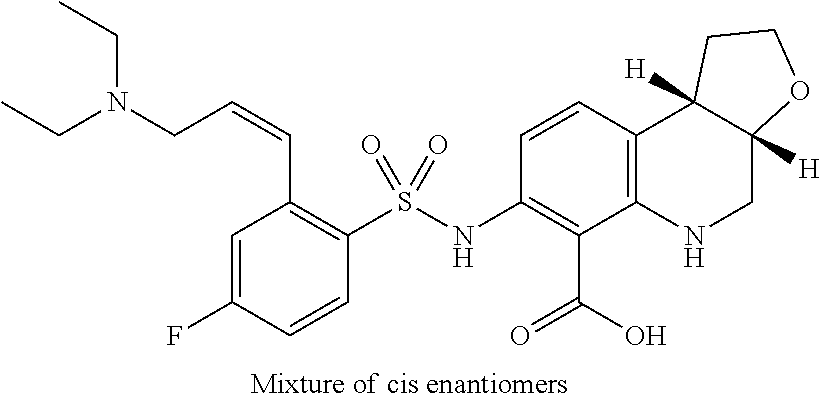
N(C1=C(C(=O)O)C2=C(C=C1)C1([H])C([H])(CN2)OCC1)S(C1=C(C=CCN(CC)CC)C=C(F)C=C1)(=O)=O
